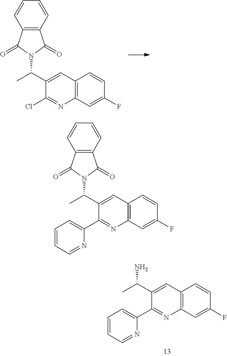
ClC1=NC2=C(C=C1C(C)N1C(=O)C3=C(C=CC=C3)C1=O)C=CC(F)=C2.N1=CC=CC=C1C1=NC2=C(C=C1C(C)N)C=CC(F)=C2.N1=CC=CC=C1C1=NC2=C(C=C1C(C)N1C(=O)C3=C(C=CC=C3)C1=O)C=CC(F)=C2
